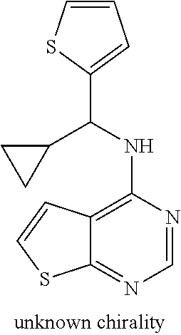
C1(C(NC2=C3C(=NC=N2)SC=C3)C2CC2)=CC=CS1
